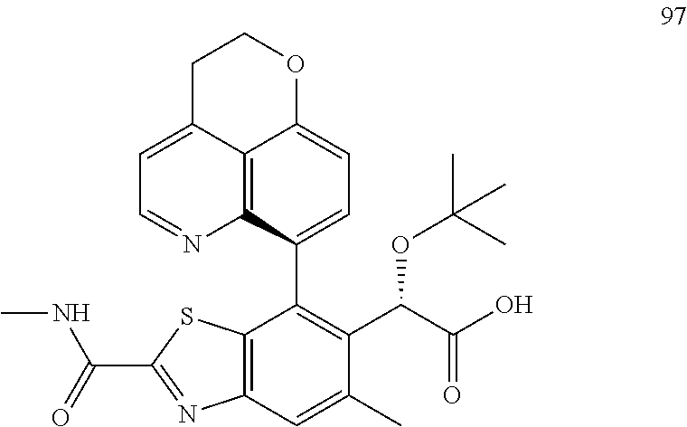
C12=C3C(C4=C(C(C(O)=O)OC(C)(C)C)C(C)=CC5=C4SC(C(NC)=O)=N5)=CC=C1OCCC2=CC=N3
